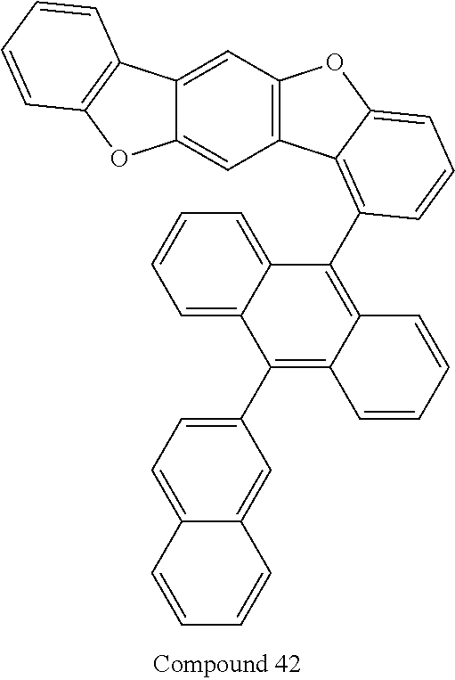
C12=CC3=C(C=C1OC1=C2C=CC=C1)C1=C(C2=C4C(=C(C5=CC=C6C(=C5)C=CC=C6)C5=CC=CC=C25)C=CC=C4)C=CC=C1O3
